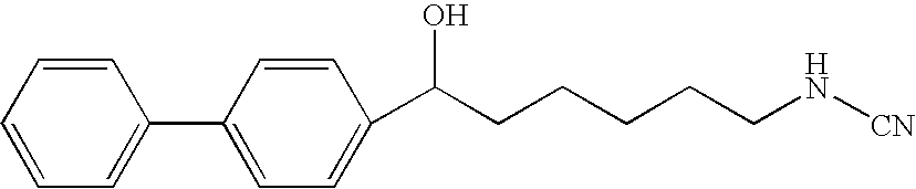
C1=CC=CC=C1C1=CC=C(C(CCCCCN[CN])O)C=C1
